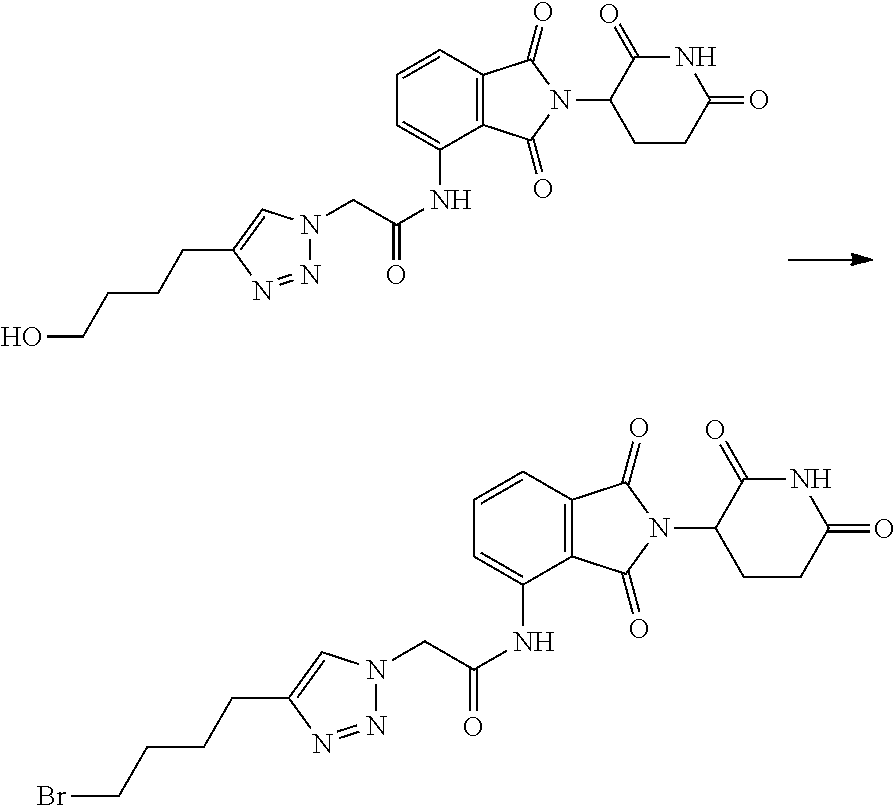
C12=C(C=CC=C1NC(=O)CN1N=NC(CCCCO)=C1)C(=O)N(C1CCC(=O)NC1=O)C2=O.C12=C(C=CC=C1NC(=O)CN1N=NC(CCCCBr)=C1)C(=O)N(C1CCC(=O)NC1=O)C2=O
